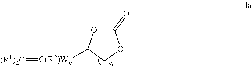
O1C(=O)OCC1[C(R2)Wn]=[(R1)2C]
